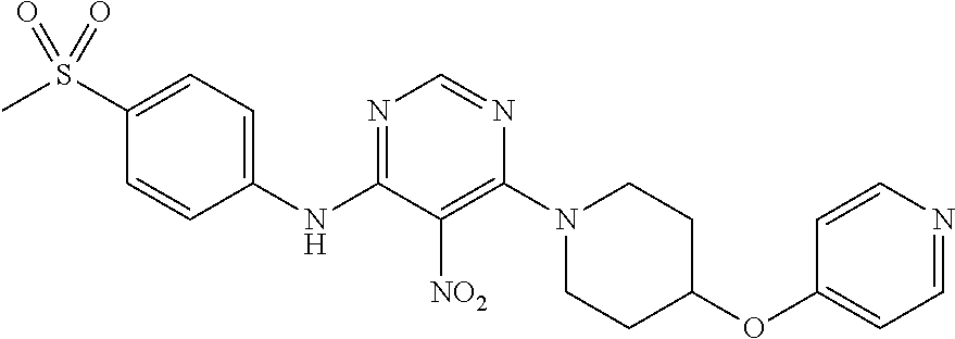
N1=C(NC2=CC=C(S(C)(=O)=O)C=C2)C([NO2])=C(N2CCC(OC3=CC=NC=C3)CC2)N=C1
